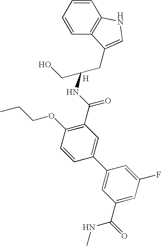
C1=CC=CC2=C1NC=C2CC(CO)NC(C1=C(OCCC)C=CC(C2=CC(C(=O)NC)=CC(F)=C2)=C1)=O.[H]
